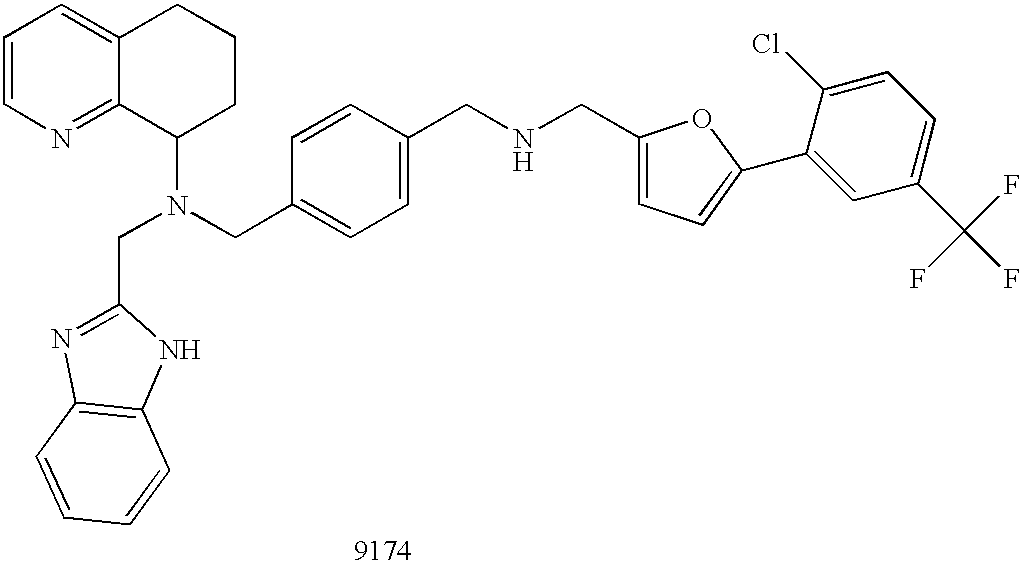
C1=CN=C2C(=C1)CCCC2N(CC1=CC=C(CNCC2=CC=C(C3=CC(C(F)(F)F)=CC=C3Cl)O2)C=C1)CC1=NC2=C(N1)C=CC=C2
